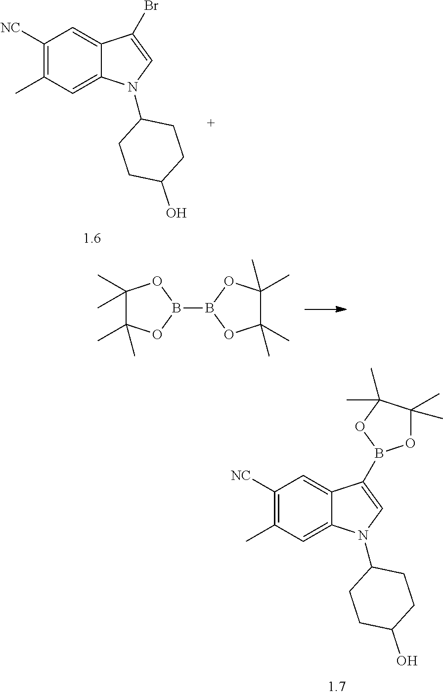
C1([NC])=C(C)C=C2C(=C1)C(B1OC(C)(C)C(C)(C)O1)=CN2C1CCC(O)CC1.C1([NC])=C(C)C=C2C(=C1)C(Br)=CN2C1CCC(O)CC1.C1(C)(C)C(C)(C)OB(B2OC(C)(C)C(C)(C)O2)O1
